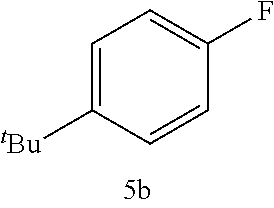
C1=C([tBu])C=CC(F)=C1
